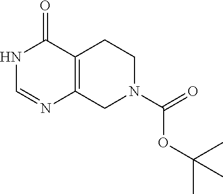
N1C=NC2=C(C1=O)CCN(C(=O)OC(C)(C)C)C2
